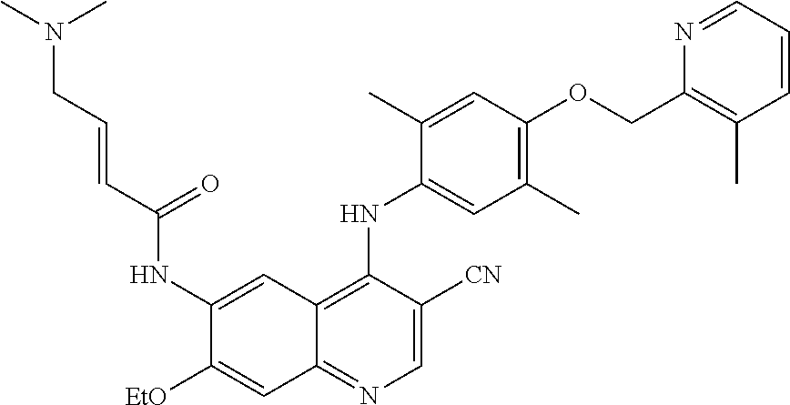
C1(NC(C=CCN(C)C)=O)=CC2=C(NC3=CC(C)=C(OCC4=C(C)C=CC=N4)C=C3C)C([CN])=CN=C2C=C1[OEt]
